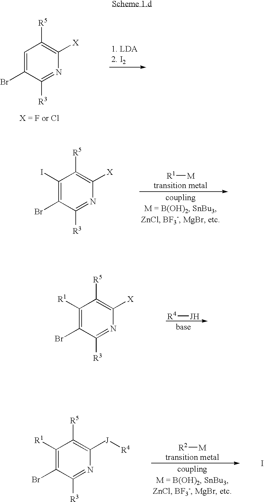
C1=C(Br)C([R3])=NC([X])=C1[R5].[R1][M].C1(I)=C(Br)C([R3])=NC([X])=C1[R5].[R4][JH].C1([R1])=C(Br)C([R3])=NC([X])=C1[R5].[R2][M].C1([R1])=C(Br)C([R3])=NC([J][R4])=C1[R5].I
